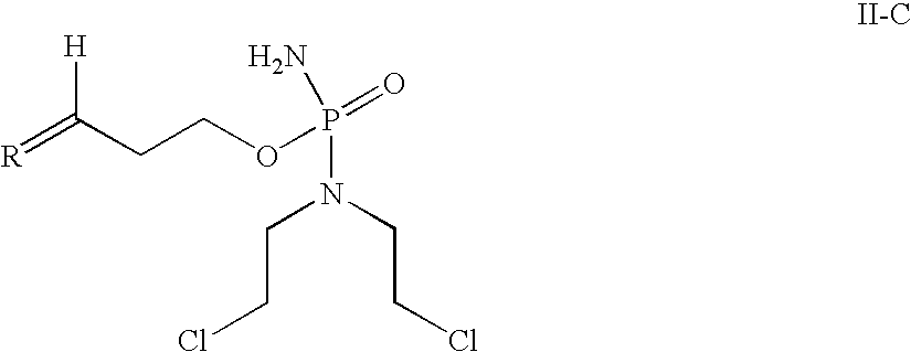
C(CCl)N(CCCl)P(=O)(OCCC(=[R])[H])N
